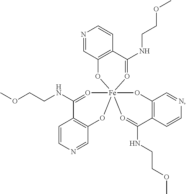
C12=C(C(NCCOC)=O[Fe]34(O1)(OC1=C(C=CN=C1)C(NCCOC)=O3)OC1=C(C=CN=C1)C(NCCOC)=O4)C=CN=C2
